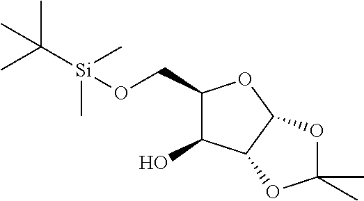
C1(CO[Si](C(C)(C)C)(C)C)C(O)C2C(O1)OC(C)(C)O2
